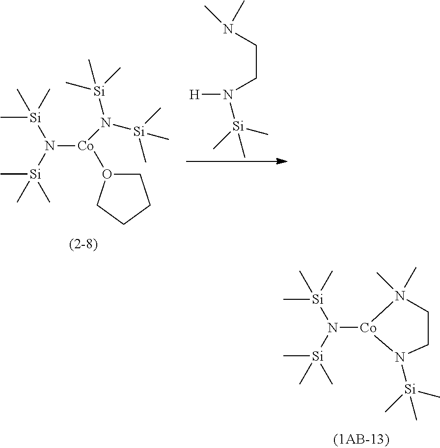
[Co]1(N([Si](C)(C)C)[Si](C)(C)C)N(C)(C)CCN1[Si](C)(C)C.C[Si](C)(N([Si](C)(C)C)[Co](N([Si](C)(C)C)[Si](C)(C)C)O1CCCC1)C.[H]N([Si](C)(C)C)CCN(C)C
